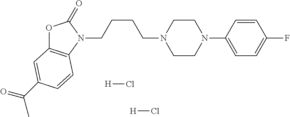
[H]Cl.O1C2=C(N(CCCCN3CCN(C4=CC=C(F)C=C4)CC3)C1=O)C=CC(C(=O)C)=C2.[H]Cl
